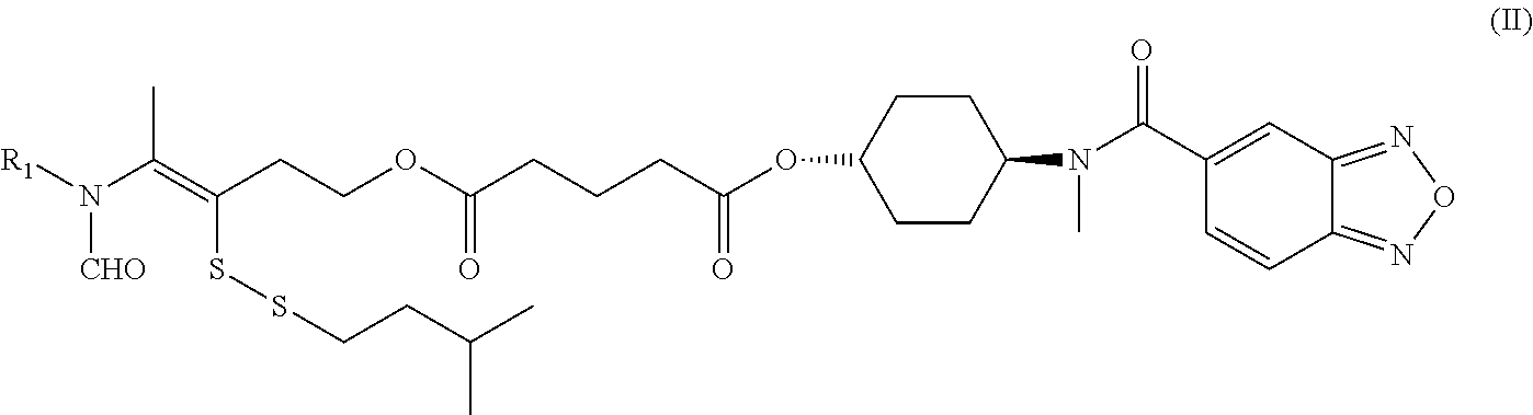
[R1]N(C(=C(CCOC(CCCC(OC1CCC(N(C(C2=CC3=NON=C3C=C2)=O)C)CC1)=O)=O)SSCCC(C)C)C)[CHO]
